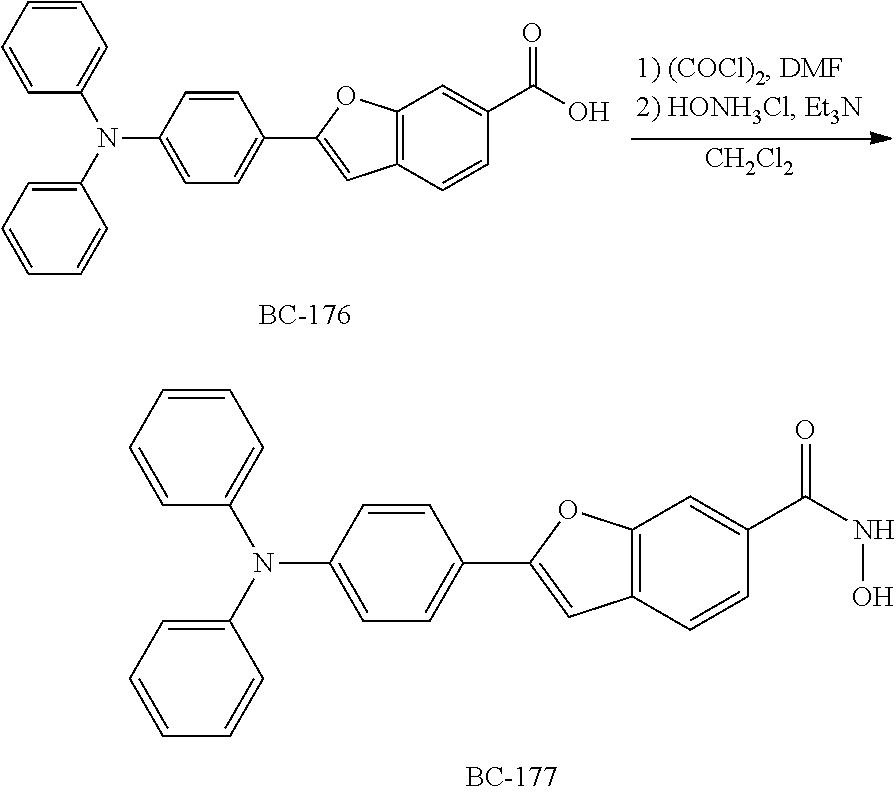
C1=CC=C(N(C2=CC=CC=C2)C2=CC=C(C3=CC4=C(O3)C=C(C(NO)=O)C=C4)C=C2)C=C1.[CH2Cl2].C1=CC=C(N(C2=CC=CC=C2)C2=CC=C(C3=CC4=C(O3)C=C(C(O)=O)C=C4)C=C2)C=C1
